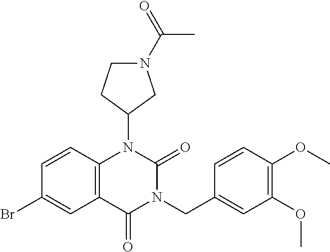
C1=CC2=C(C=C1Br)C(=O)N(CC1=CC(OC)=C(OC)C=C1)C(=O)N2C1CN(C(=O)C)CC1
